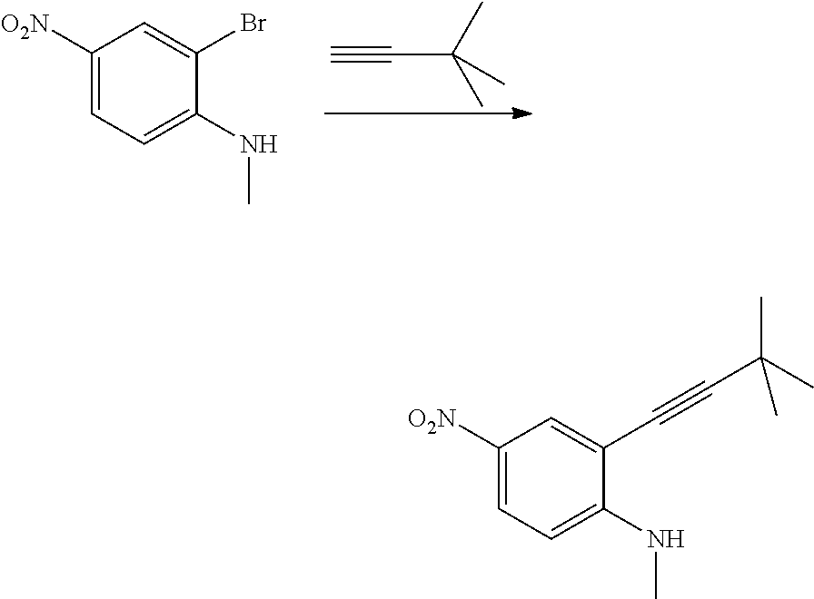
C#CC(C)(C)C.C1([O2N])=CC=C(NC)C(Br)=C1.C1([O2N])=CC=C(NC)C(C#CC(C)(C)C)=C1
